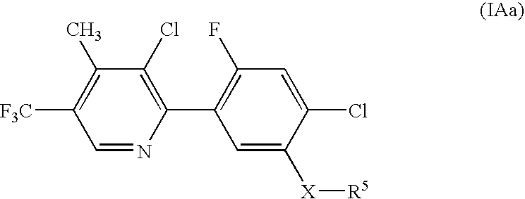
C1(Cl)=C(C2=C(F)C=C(Cl)C([X][R5])=C2)N=CC([F3C])=C1C
